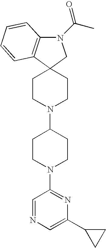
C12(CCN(C3CCN(C4=NC(C5CC5)=CN=C4)CC3)CC1)CN(C(C)=O)C1=C2C=CC=C1
